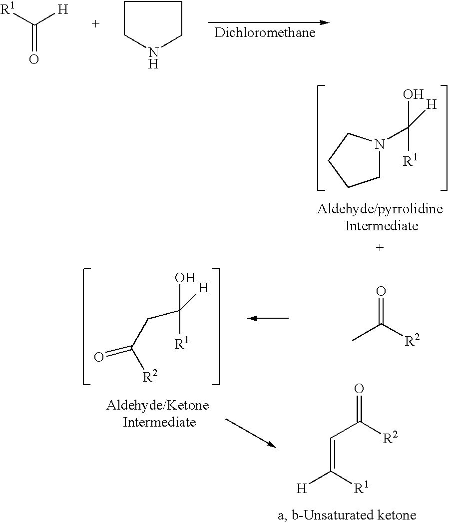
C(=O)([R1])[H].C1CNCC1.C1N(C(O)([H])[R1])CCC1.O=C([R2])C.C(C([R2])=O)C(O)([H])[R1].O=C([R2])C=C([R1])[H]
